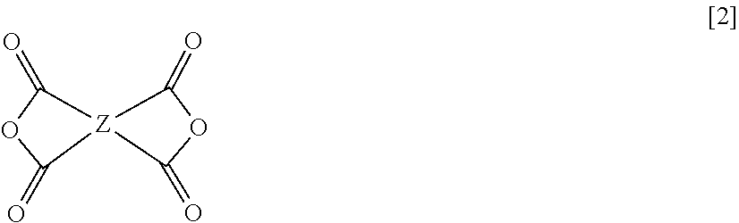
C1(=O)OC(=O)[Z]12C(=O)OC2=O
